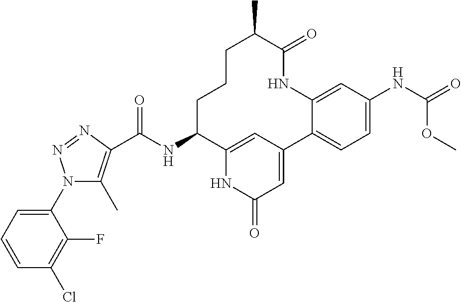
C(NC1CCCC(C)C(=O)NC2=CC([H N]C(OC)=O)=CC=C2C2=CC(=O)NC1=C2)(=O)C1=C(C)N(C2=CC=CC(Cl)=C2F)N=N1
